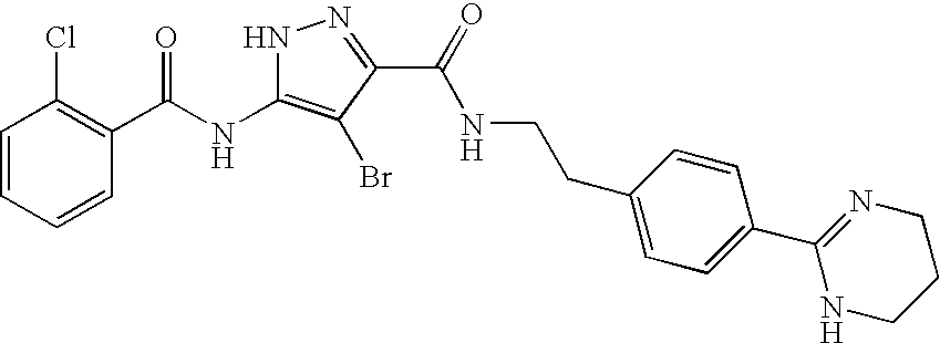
C1=CC=CC(C(NC2=C(Br)C(C(=O)NCCC3=CC=C(C4=NCCCN4)C=C3)=NN2)=O)=C1Cl
